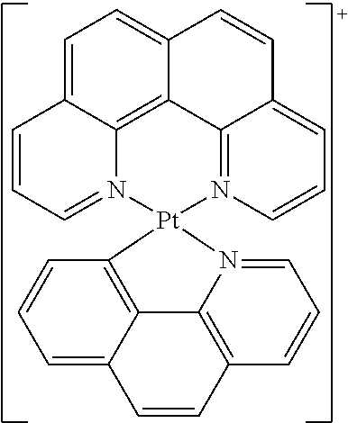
C1=C2C3=C4C(=C1)C=CC1=CC=CN(=C41)[Pt]1(N3=CC=C2)C2=C3C(=CC=C2)C=CC2=C3N1=CC=C2
